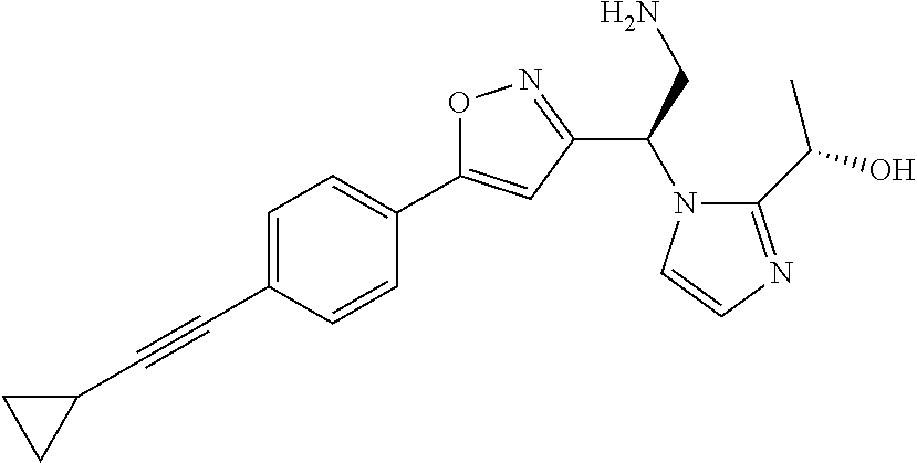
C1=C(C#CC2CC2)C=CC(C2=CC(C(N3C(C(O)C)=NC=C3)CN)=NO2)=C1
